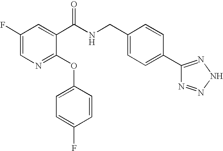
C1(F)=CN=C(OC2=CC=C(F)C=C2)C(C(NCC2=CC=C(C3=NNN=N3)C=C2)=O)=C1
